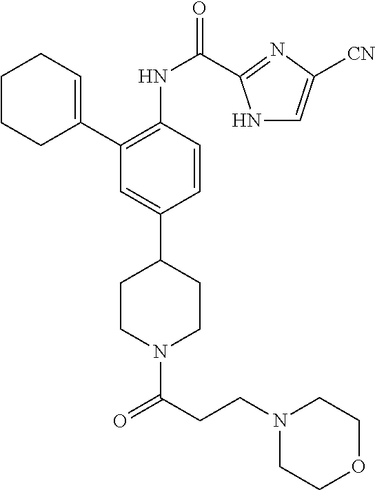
C(N1CCC(C2=CC(C3=CCCCC3)=C(NC(=O)C3=NC([CN])=CN3)C=C2)CC1)(=O)CCN1CCOCC1
